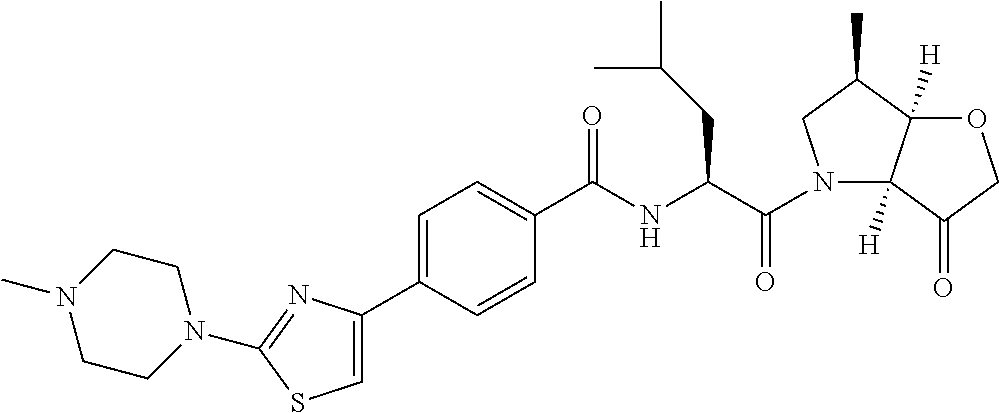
C1=C(C2=CSC(N3CCN(C)CC3)=N2)C=CC(C(NC(C(N2C3([H])C([H])(C(C)C2)OCC3=O)=O)CC(C)C)=O)=C1
